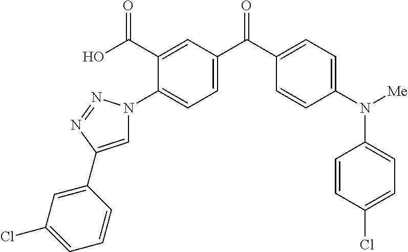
C1(C(O)=O)=CC(C(C2=CC=C(N([Me])C3=CC=C(Cl)C=C3)C=C2)=O)=CC=C1N1C=C(C2=CC(Cl)=CC=C2)N=N1
